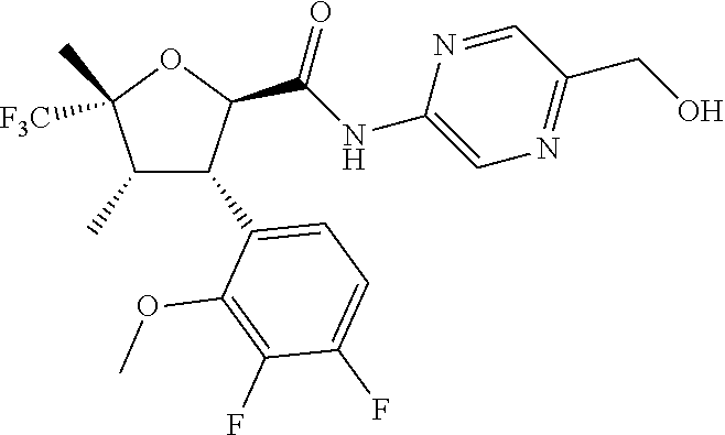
C1(C)C(C2=CC=C(F)C(F)=C2OC)C(C(NC2=CN=C(CO)C=N2)=O)OC1(C)[F3C]
